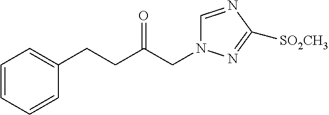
C1=CC=CC(CCC(CN2C=NC([SO2CH3])=N2)=O)=C1
